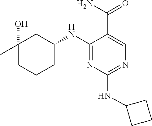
C1(NC2CC(C)(O)CCC2)=NC(NC2CCC2)=NC=C1C(N)=O
